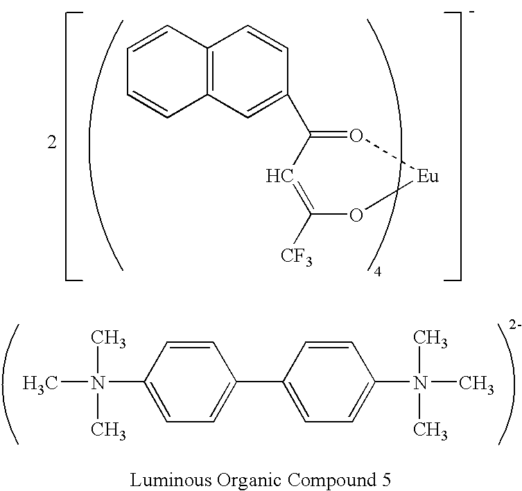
C1([CF3])=CC(C2=CC3=C(C=C2)C=CC=C3)=O[Eu]O1.C1(C2=CC=C(N(C)(C)C)C=C2)=CC=C(N(C)(C)C)C=C1
